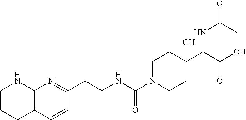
C12=C(C=CC(CCNC(N3CCC(C(C(O)=O)NC(=O)C)(O)CC3)=O)=N1)CCCN2
